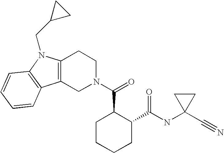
C12=C(CN(C(=O)C3CCCCC3C(NC3(C#N)CC3)=O)CC1)C1=C(N2CC2CC2)C=CC=C1
